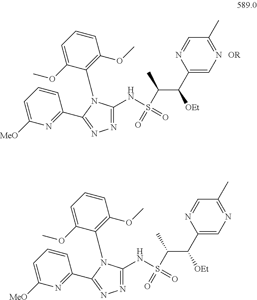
C1=C([MeO])N=C(C2=NN=C(NS(C(C(C3=CN=C(C)C=N3)[OEt])C)(=O)=O)N2C2=C(OC)C=CC=C2OC)C=C1.C1=C([MeO])N=C(C2=NN=C(NS(C(C(C3=CN=C(C)C=N3)[OEt])C)(=O)=O)N2C2=C(OC)C=CC=C2OC)C=C1
